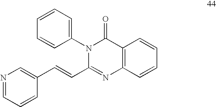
C1(C=CC2=NC3=C(C(=O)N2C2=CC=CC=C2)C=CC=C3)=CN=CC=C1
